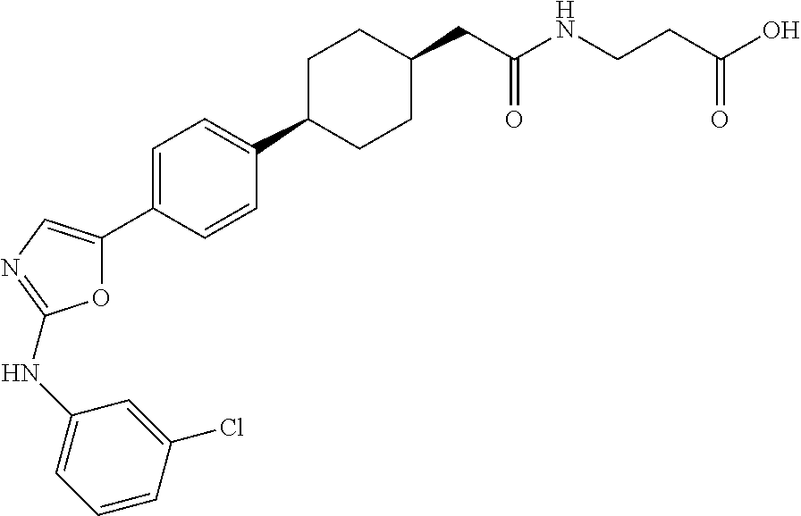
O1C(C2=CC=C(C3CCC(CC(NCCC(=O)O)=O)CC3)C=C2)=CN=C1NC1=CC=CC(Cl)=C1
